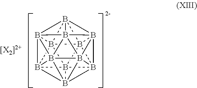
B1234B567B189B21%10B2%11%12B%13%14%15B58(B912%13)B6%141B372B%11%151B4%102%12
